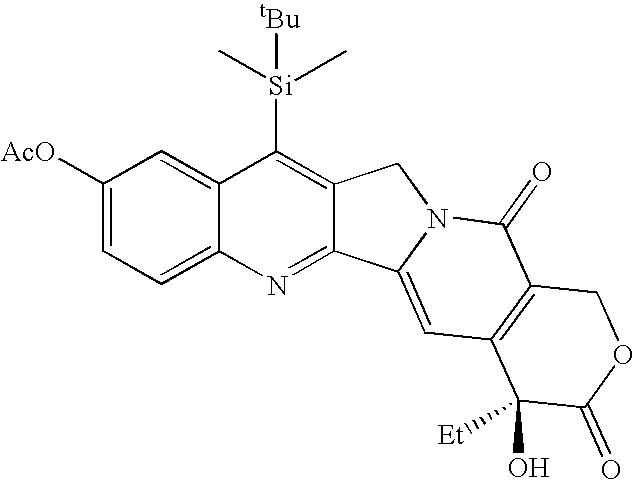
C1([AcO])=CC=C2C(=C1)C([Si](C)(C)[tBu])=C1C(=N2)C2=CC3=C(C(=O)N2C1)COC(=O)C3(O)[Et]
